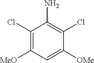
C1(Cl)=C([MeO])C=C([OMe])C(Cl)=C1N
